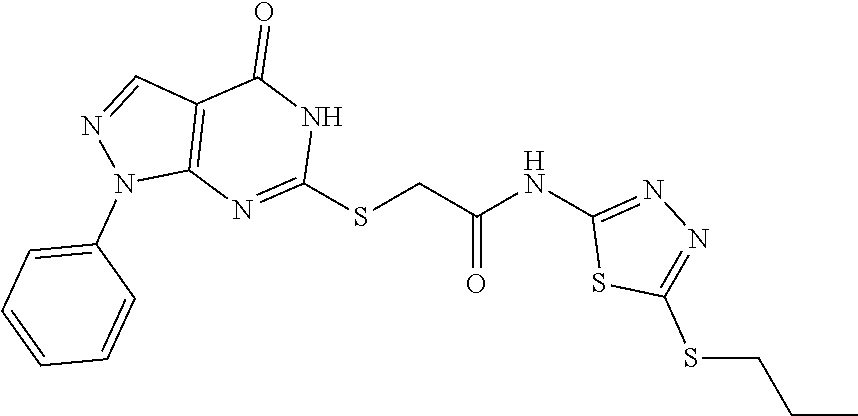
C1(SCC(NC2=NN=C(SCCC)S2)=O)=NC2=C(C=NN2C2=CC=CC=C2)C(=O)N1
